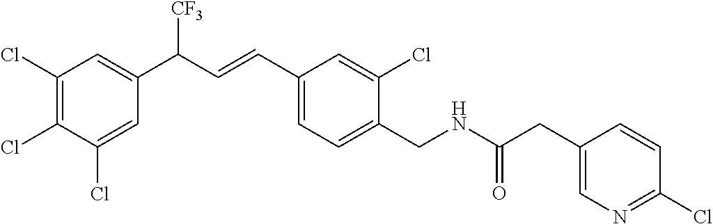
C1(Cl)=C(Cl)C(Cl)=CC(C([CF3])C=CC2=CC=C(CNC(CC3=CN=C(Cl)C=C3)=O)C(Cl)=C2)=C1
